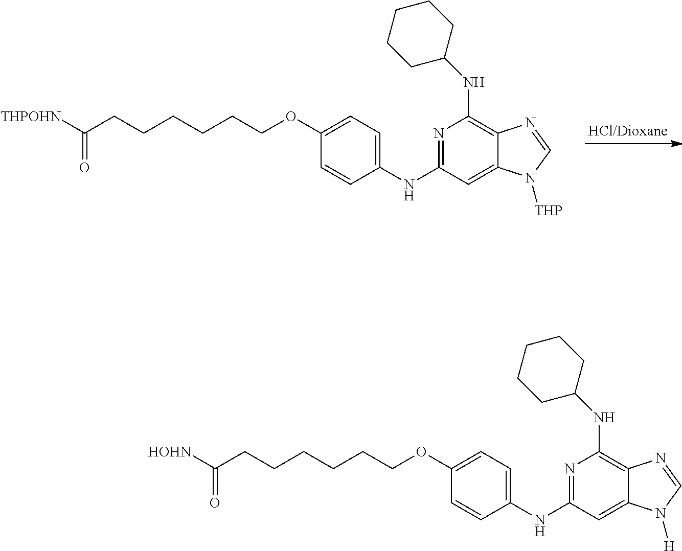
N1=C(NC2=CC=C(OCCCCCCC([HOHN])=O)C=C2)C=C2C(=C1NC1CCCCC1)N=CN2[H].N1=C(NC2=CC=C(OCCCCCCC([THPOHN])=O)C=C2)C=C2C(=C1NC1CCCCC1)N=CN2[THP]
